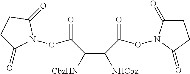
C(C(C(ON1C(=O)CCC1=O)=O)[NHCbz])([CbzHN])C(ON1C(=O)CCC1=O)=O
